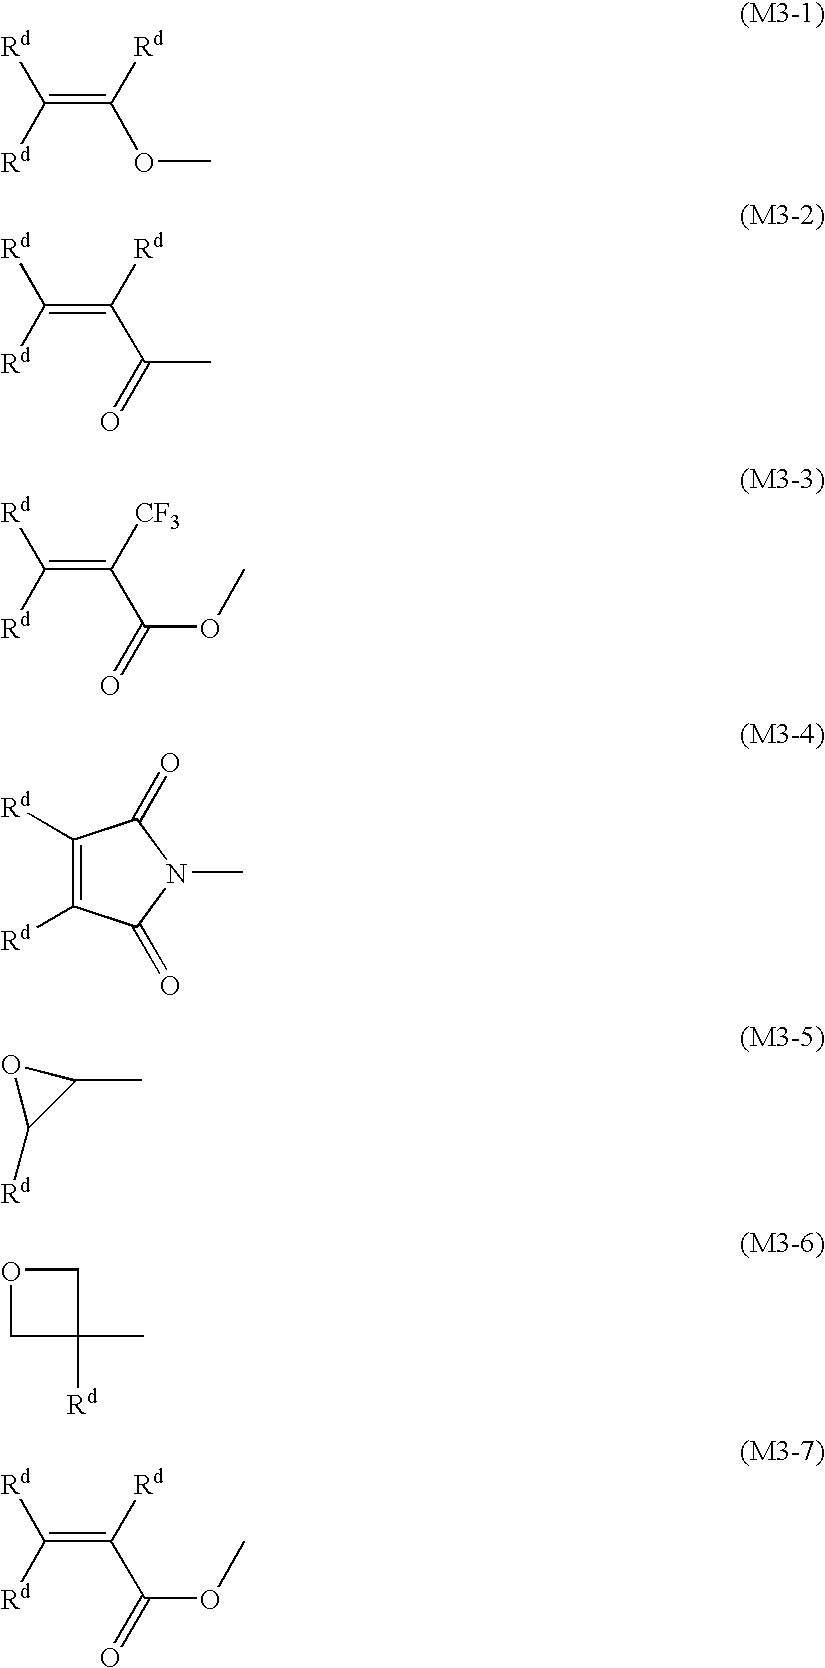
C(=C([Rd])OC)([Rd])[Rd].C(=C([Rd])C(C)=O)([Rd])[Rd].C(=C([CF3])C(OC)=O)([Rd])[Rd].C1([Rd])=C([Rd])C(=O)N(C)C1=O.C1(C)OC1[Rd].C1OCC1([Rd])C.C(=C([Rd])C(OC)=O)([Rd])[Rd]
